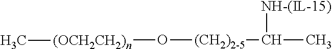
[(OCH2CH2)n](O[(CH2)2-5]C(C)[NH-(IL-15)])C
